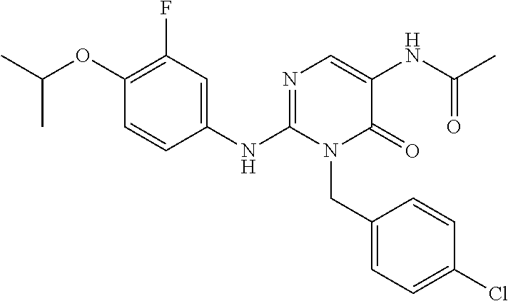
C1(OC(C)C)=C(F)C=C(NC2=NC=C(NC(C)=O)C(=O)N2CC2=CC=C(Cl)C=C2)C=C1
